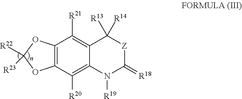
C12=C([R21])C3=C(C([R20])=C1N([R19])C(=[R18])[Z]C2([R13])[R14])OC([R22])([R23])O3
